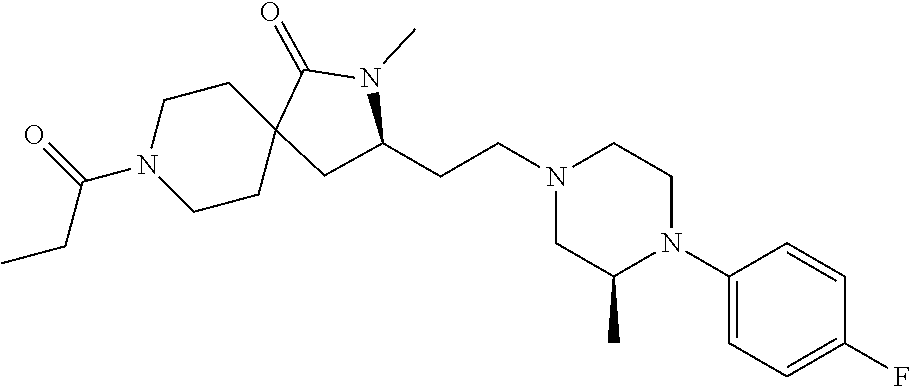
C1(N2CCN(CCC3CC4(CCN(C(=O)CC)CC4)C(=O)N3C)CC2C)=CC=C(F)C=C1
